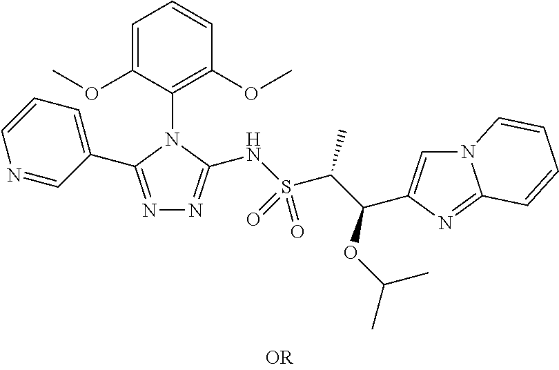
N1=CC(C2=NN=C(NS(C(C(OC(C)C)C3=CN4C(=N3)C=CC=C4)C)(=O)=O)N2C2=C(OC)C=CC=C2OC)=CC=C1
